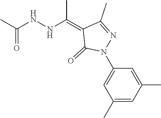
N(NC(=C1C(C)=NN(C2=CC(C)=CC(C)=C2)C1=O)C)C(C)=O
